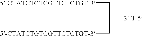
C([3-T-5])(C[5-CTATCTGTCGTTCTCTGT-3])C[5-CTATCTGTCGTTCTCTGT-3]
